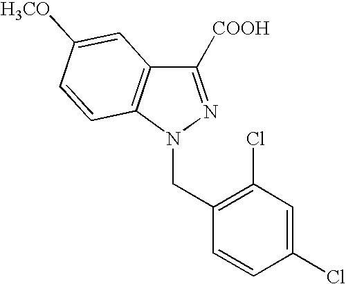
C12=C(N(CC3=C(Cl)C=C(Cl)C=C3)N=C1[COOH])C=CC([H3CO])=C2
